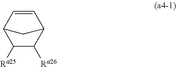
C1=CC2C([Ra25])C([Ra26])C1C2
